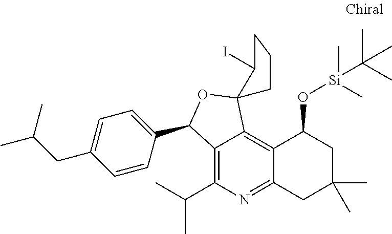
C1=CC(C2C3=C(C(C)C)N=C4C(=C3C3(O2)C(I)CCC3)C(O[Si](C(C)(C)C)(C)C)CC(C)(C)C4)=CC=C1CC(C)C
